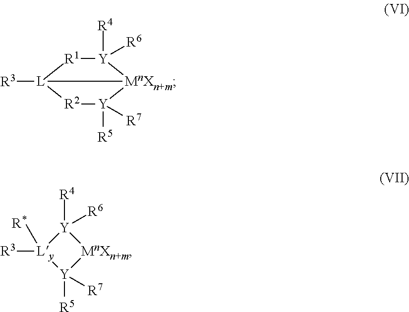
[R3][L]12[R1][Y]([R4])([R6])[MnXn+m]1[Y]([R5])([R7])[R2]2.[Ly]1([R3])([R*])[Y]([R4])([R6])[MnXn+m][Y]1([R5])[R7]
